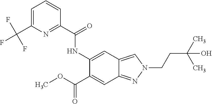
C1=C(C(F)(F)F)N=C(C(NC2=CC3=CN(CCC(C)(O)C)N=C3C=C2C(=O)OC)=O)C=C1
